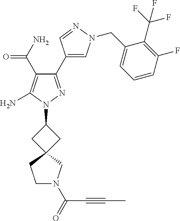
N1=CC(C2=NN(C3CC4(C3)CCN(C(=O)C#CC)C4)C(N)=C2C(N)=O)=CN1CC1=CC=CC(F)=C1C(F)(F)F
